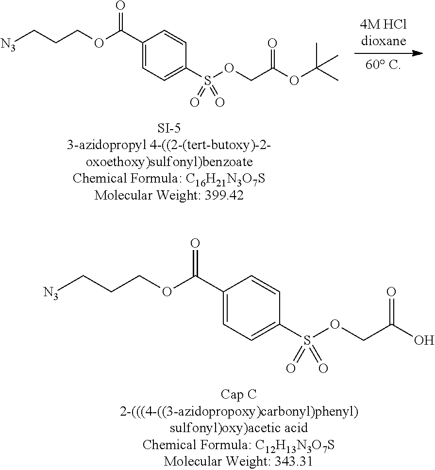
[N3]CCCOC(C1=CC=C(S(OCC(O)=O)(=O)=O)C=C1)=O.[60 C].[SI-53-azidopropyl 4-((2-(tert-butoxy)-2-oxoethoxy)sulfonyl)benzoateChemical Formula: C16H21N3O7SMolecular Weight: 399.42].[N3]CCCOC(C1=CC=C(S(OCC(OC(C)(C)C)=O)(=O)=O)C=C1)=O
